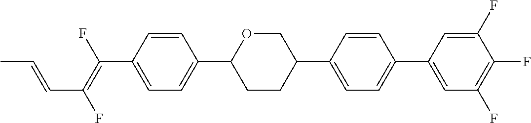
C(C1=CC=C(C2CCC(C3=CC=C(C4=CC(F)=C(F)C(F)=C4)C=C3)CO2)C=C1)(=C(F)C=CC)F
